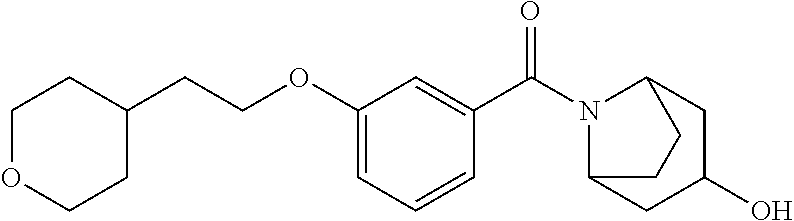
C1(CCOC2=CC=CC(C(N3C4CC(O)CC3CC4)=O)=C2)CCOCC1
